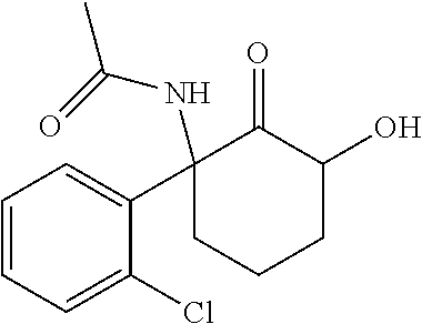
C1=CC=C(Cl)C(C2(NC(C)=O)CCCC(O)C2=O)=C1
